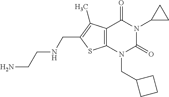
C12=C(N(CC3CCC3)C(=O)N(C3CC3)C1=O)SC(CNCCN)=C2C
